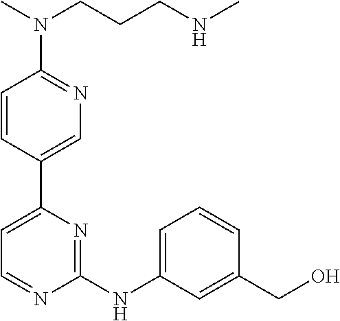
C1(NC2=CC=CC(CO)=C2)=NC(C2=CN=C(N(C)CCCNC)C=C2)=CC=N1
